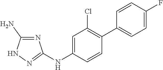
N1=C(N)NN=C1NC1=CC(Cl)=C(C2=CC=C(F)C=C2)C=C1
